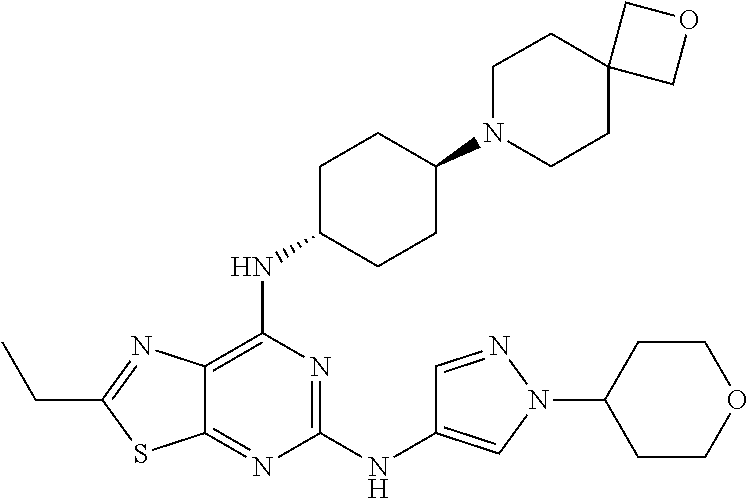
C1(NC2=CN(C3CCOCC3)N=C2)=NC(NC2CCC(N3CCC4(CC3)COC4)CC2)=C2C(=N1)SC(CC)=N2
